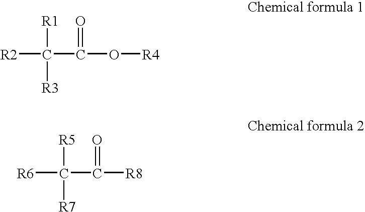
[R2]C([R3])(C(O[R4])=O)[R1].[R6]C([R7])(C([R8])=O)[R5]
